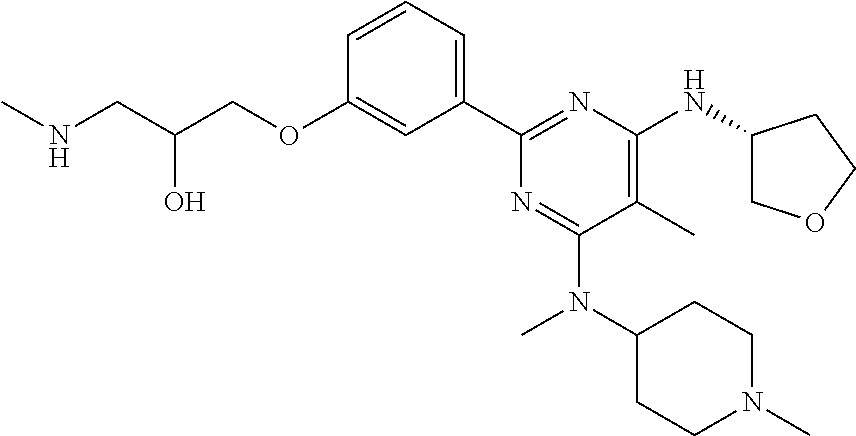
C1=CC=C(C2=NC(NC3COCC3)=C(C)C(N(C)C3CCN(C)CC3)=N2)C=C1OCC(CNC)O
